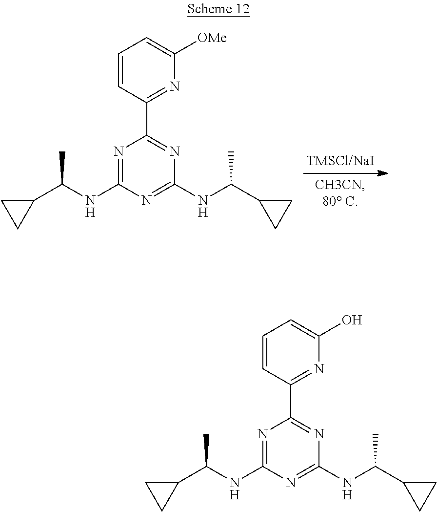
N1=C(NC(C2CC2)C)N=C(NC(C)C2CC2)N=C1C1=NC([OMe])=CC=C1.N1=C(NC(C2CC2)C)N=C(NC(C)C2CC2)N=C1C1=NC(O)=CC=C1
